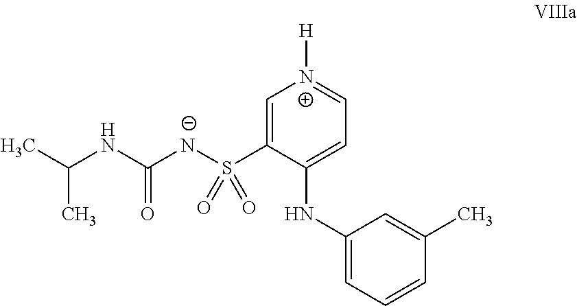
C(NC([N-]S(C1=C[N+]([H])=CC=C1NC1=CC=CC(C)=C1)(=O)=O)=O)(C)C
